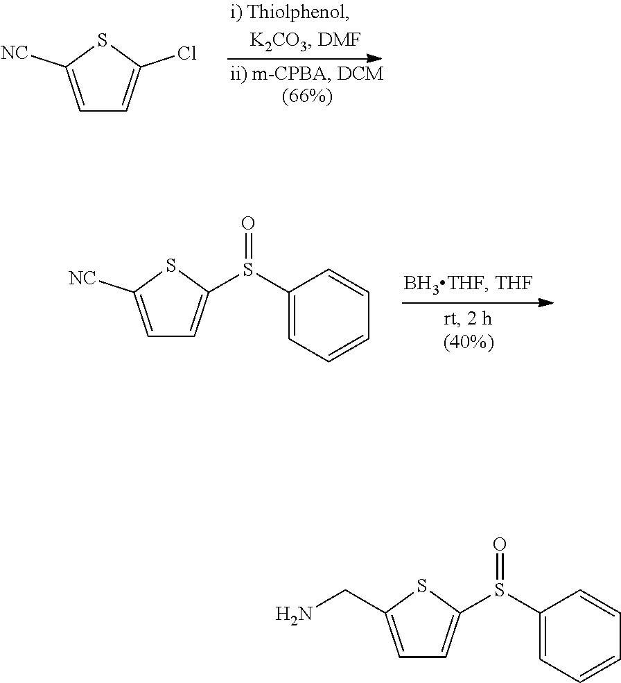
C1=C([NC])SC(Cl)=C1.C1=C([NC])SC(S(C2=CC=CC=C2)=O)=C1.C1=C(CN)SC(S(C2=CC=CC=C2)=O)=C1
